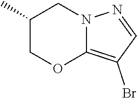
C12=C(Br)C=NN1CC(C)CO2
